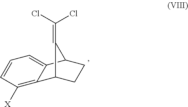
C12=C([X])C=CC=C1C1CCC2C1=C(Cl)Cl
